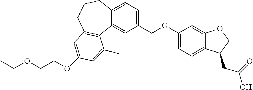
C1(COC2=CC=C3C(=C2)OCC3CC(O)=O)=CC=C2C(=C1)C1=C(CCC2)C=C(OCCOCC)C=C1C
